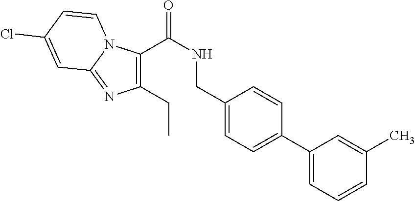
C1(C(NCC2=CC=C(C3=CC=CC(C)=C3)C=C2)=O)=C(CC)N=C2N1C=CC(Cl)=C2
